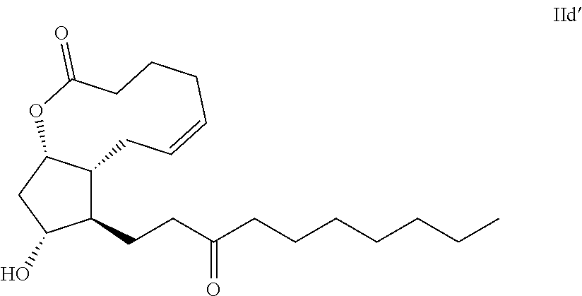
C1(CCC(CCCCCCC)=O)C2C(CC1O)OC(=O)CCCC=CC2
